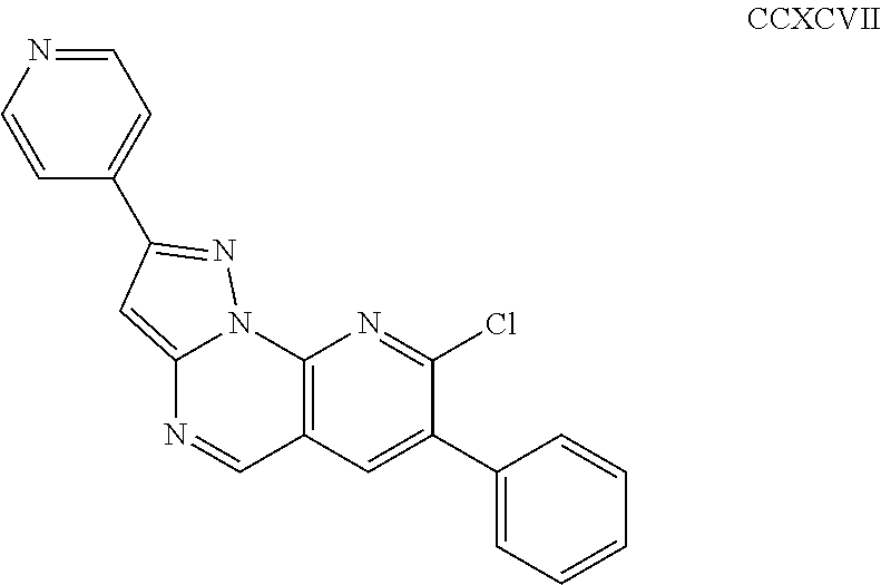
C12=CC(C3=CC=NC=C3)=NN1C1=C(C=N2)C=C(C2=CC=CC=C2)C(Cl)=N1
